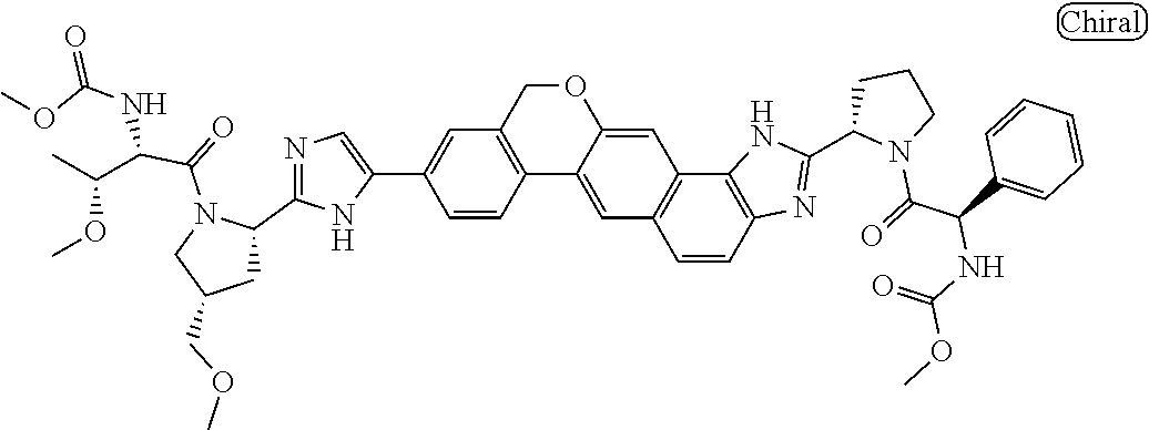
C1=CC2=C(C=C1C1=CN=C(C3N(C(=O)C(C(OC)C)NC(OC)=O)CC(COC)C3)N1)COC1=CC3=C(C=C21)C=CC1=C3NC(C2N(C(=O)C(C3=CC=CC=C3)NC(OC)=O)CCC2)=N1
